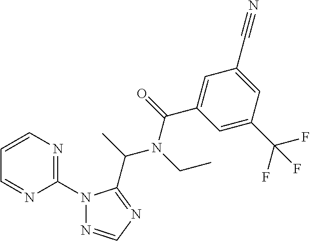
C1(N2N=CN=C2C(C)N(CC)C(=O)C2=CC(C#N)=CC(C(F)(F)F)=C2)=NC=CC=N1
